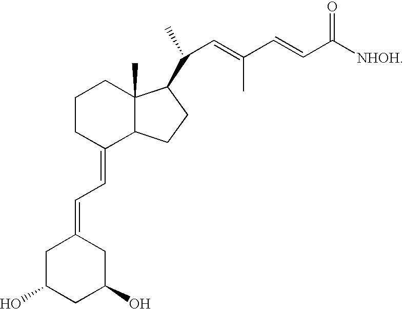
C1C(O)CC(O)CC1=CC=C1C2C(C)(CCC1)C(C(C)C=C(C=CC([NHOH])=O)C)CC2
